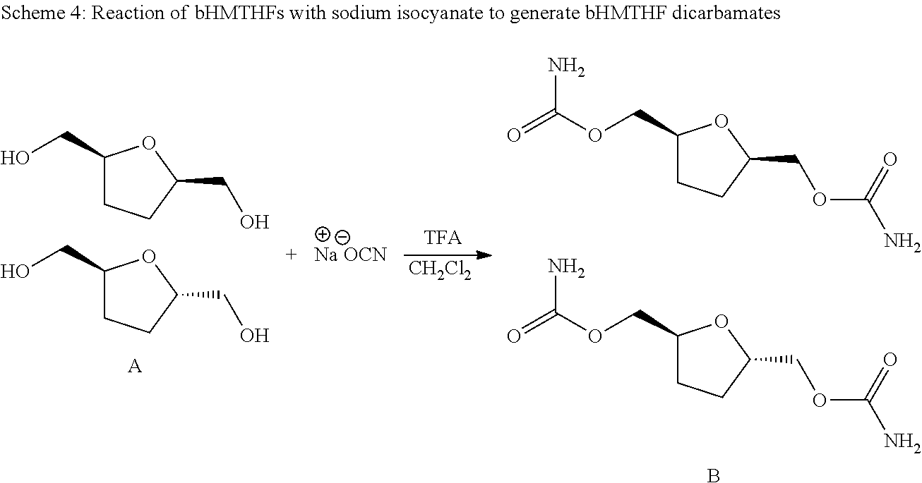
C1(CO)CCC(CO)O1.C1(CO)CCC(CO)O1.[A].[Na OCN].[CH2Cl2].C1(COC(=O)N)CCC(COC(N)=O)O1.C1(COC(=O)N)CCC(COC(N)=O)O1.B
